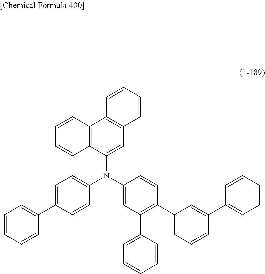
C1=C(C2=CC=CC=C2)C=CC(N(C2=CC(C3=CC=CC=C3)=C(C3=CC=CC(C4=CC=CC=C4)=C3)C=C2)C2=CC3=C(C4=C2C=CC=C4)C=CC=C3)=C1
